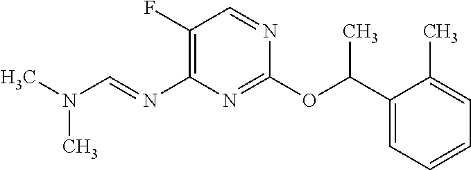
C1(F)=C(N=CN(C)C)N=C(OC(C2=CC=CC=C2C)C)N=C1
